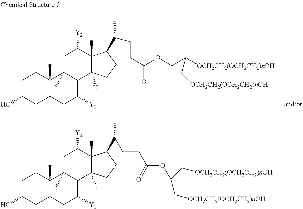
C1C(O)CC2C(C)(C1)C1(C)C(C([Y1])C2)C2([H])C(C)(C([Y2])C1)C(C(C)CCC(OC(C[OCH2CH2(OCH2CH2)nOH])C[OCH2CH2(OCH2CH2)nOH])=O)CC2.C1C(O)CC2C(C)(C1)C1(C)C(C([Y1])C2)C2([H])C(C)(C([Y2])C1)C(C(C)CCC(=O)OCC([OCH2CH2(OCH2CH2)nOH])C[OCH2CH2(OCH2CH2)nOH])CC2
